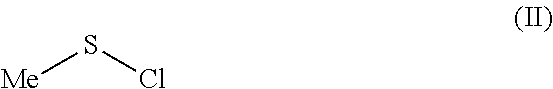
[Me]SCl
